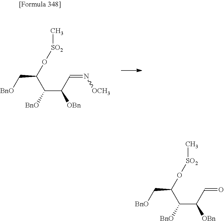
O(C(C(C(C=N[OCH3])[OBn])[BnO])C[BnO])[SO2]C.O(C(C(C(C=O)[OBn])[BnO])C[BnO])[SO2]C
